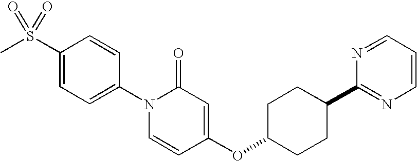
C1(S(C)(=O)=O)=CC=C(N2C=CC(OC3CCC(C4=NC=CC=N4)CC3)=CC2=O)C=C1
